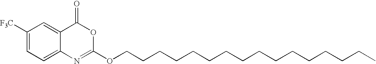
C1([F3C])=CC=C2C(=C1)C(=O)OC(OCCCCCCCCCCCCCCCC)=N2
